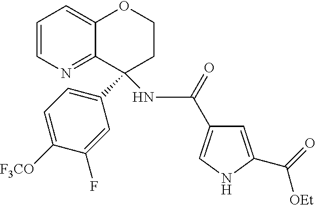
C12=CC=CN=C1C(C1=CC=C([F3CO])C(F)=C1)(NC(=O)C1=CNC(C(=O)[OEt])=C1)CCO2
